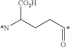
[CO2H]C(CCC=O)[*N]
